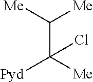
C(C([Me])([Pyd])Cl)([Me])[Me]
